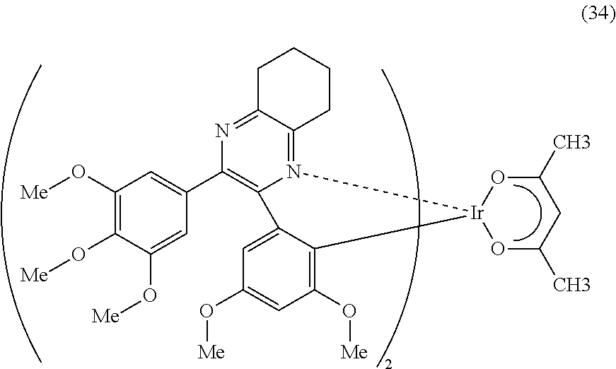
N12=C3C(=NC(C4=CC(O[Me])=C(O[Me])C(O[Me])=C4)=C1C1=CC(O[Me])=CC(O[Me])=C1[Ir]21OC(C)CC(C)O1)CCCC3
